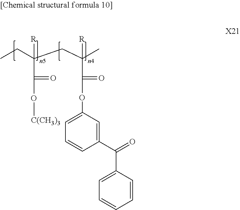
CCC(CC(C)([R])C(OC1=CC=CC(C(C2=CC=CC=C2)=O)=C1)=O)([R])C(O[C(CH3)3])=O
